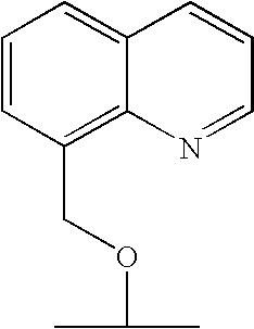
C1=CC(COC(C)C)=C2C(=C1)C=CC=N2
